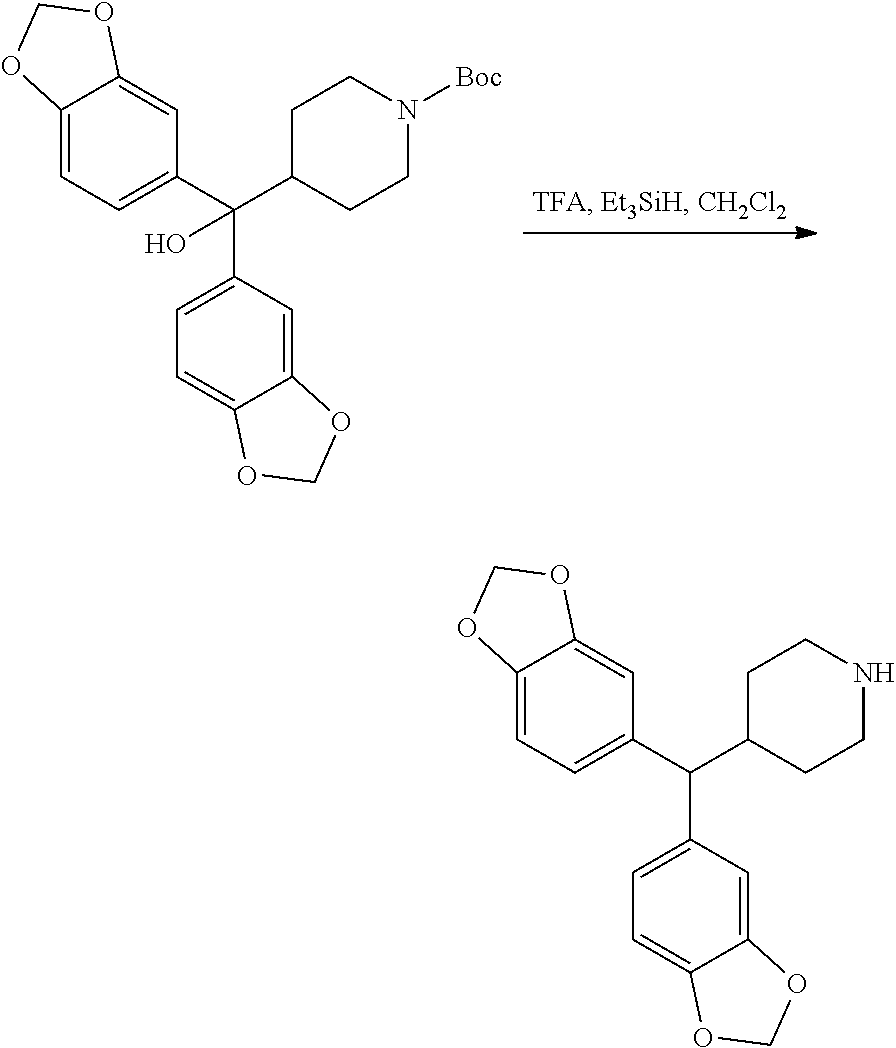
C12=CC=C(C(C3CCN([Boc])CC3)(C3=CC=C4C(=C3)OCO4)O)C=C1OCO2.C12=CC=C(C(C3CCNCC3)C3=CC=C4C(=C3)OCO4)C=C1OCO2
